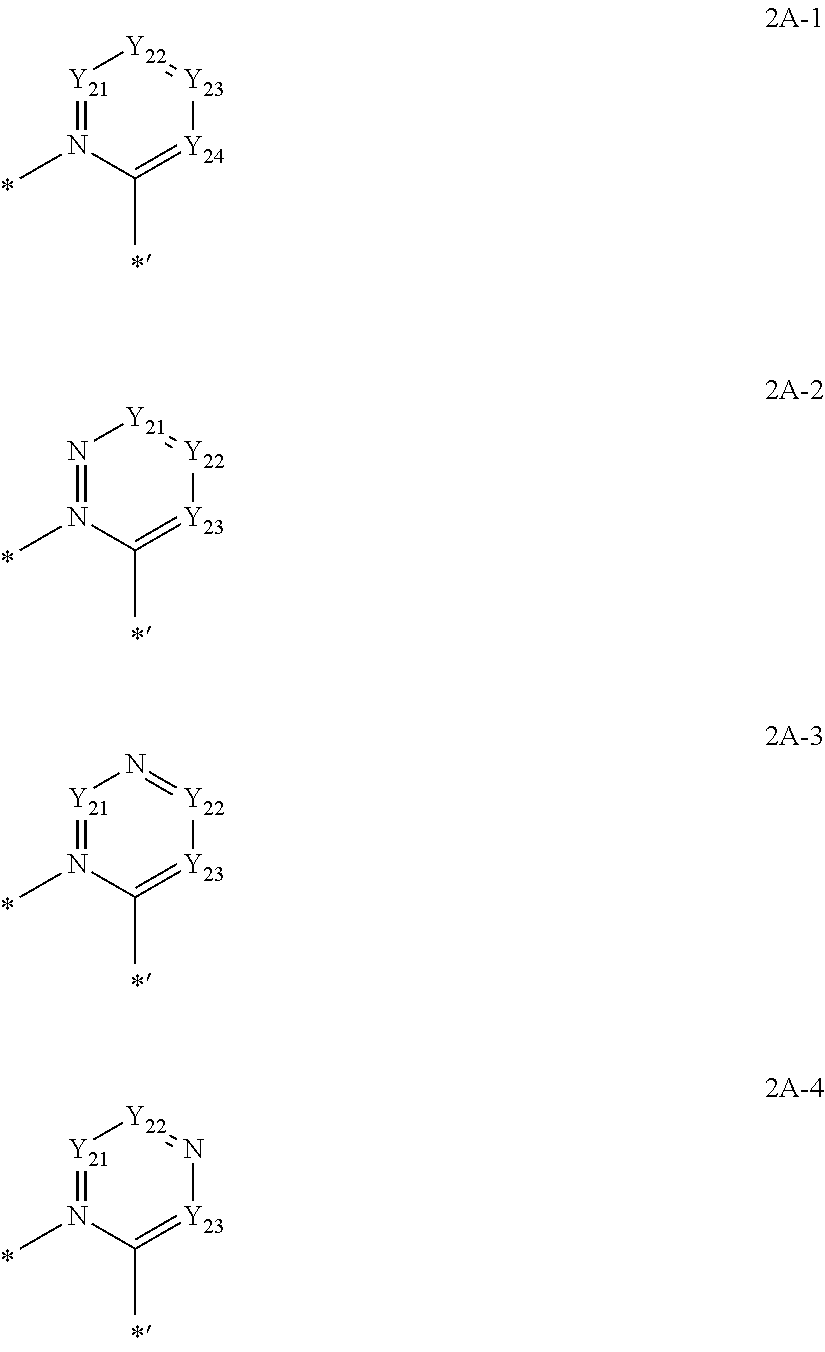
[Y21]1=N(C)C(C)=[Y24][Y23]=[Y22]1.N1=N(C)C(C)=[Y23][Y22]=[Y21]1.[Y21]1=N(C)C(C)=[Y23][Y22]=N1.[Y21]1=N(C)C(C)=[Y23]N=[Y22]1
